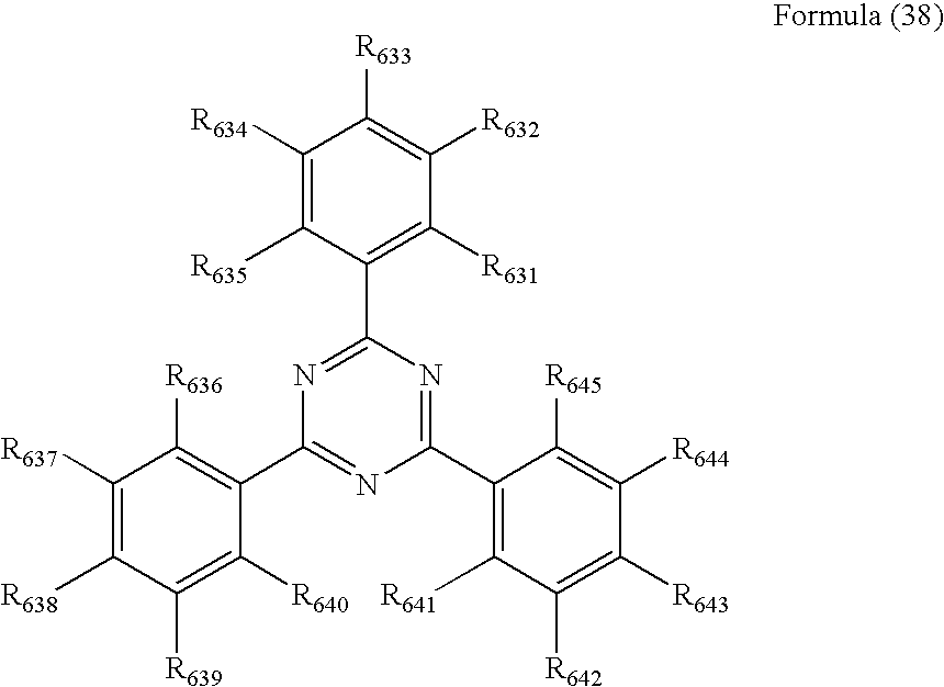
C1([R634])=C([R635])C(C2=NC(C3=C([R636])C([R637])=C([R638])C([R639])=C3[R640])=NC(C3=C([R641])C([R642])=C([R643])C([R644])=C3[R645])=N2)=C([R631])C([R632])=C1[R633]
